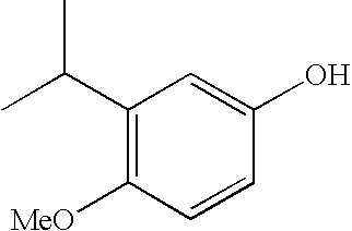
C1(C(C)C)=C([MeO])C=CC(O)=C1
